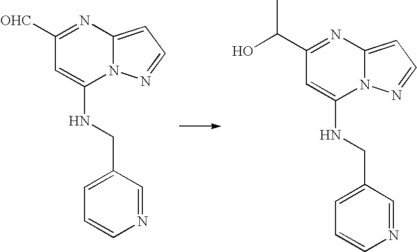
C1=C(NCC2=CC=CN=C2)N2C(=CC=N2)N=C1[OHC].C1=C(NCC2=CC=CN=C2)N2C(=CC=N2)N=C1C(O)C
